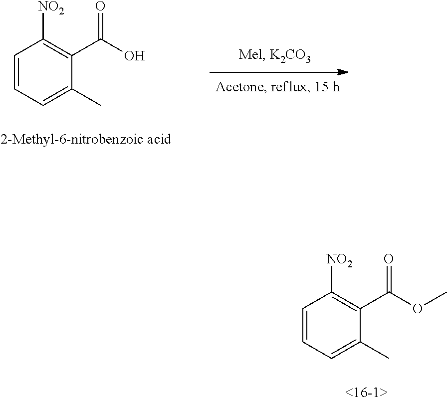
C1=CC=C(C)C(C(OC)=O)=C1[NO2].C1=CC=C(C)C(C(O)=O)=C1[NO2]
